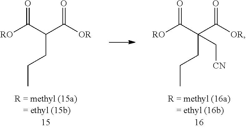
[RO]C(C(C([OR])=O)CCC)=O.[RO]C(C(C([OR])=O)(CCC)C[CN])=O
